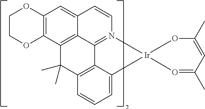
C12=CC3=C(C4=C1C1=N(C=C2)[Ir]2(C5=CC=CC(=C15)C4(C)C)OC(C)=CC(C)=O2)OCCO3
